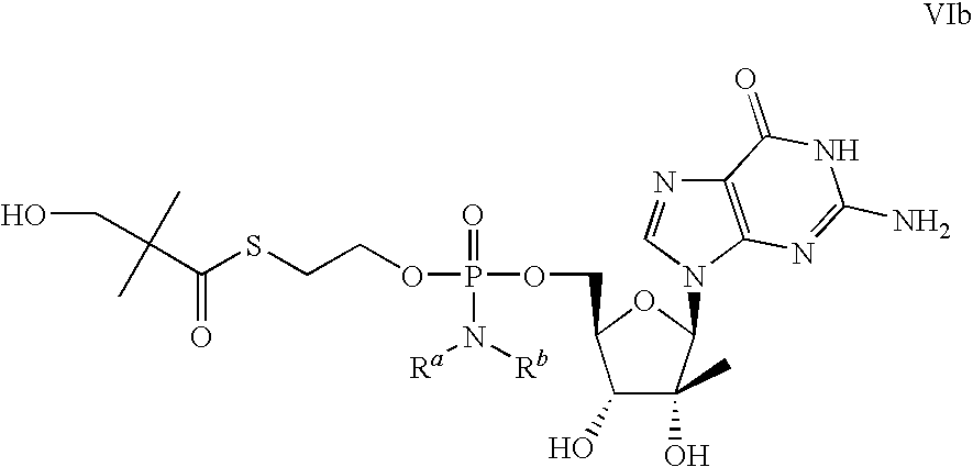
C(C(SCCOP(=O)(N([Rb])[Ra])OCC1C(O)C(O)(C)C(N2C3=C(N=C2)C(=O)NC(N)=N3)O1)=O)(C)(C)CO
